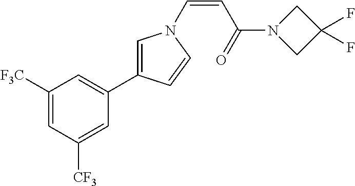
C1([F3C])=CC([CF3])=CC(C2=CN(C=CC(=O)N3CC(F)(F)C3)C=C2)=C1
